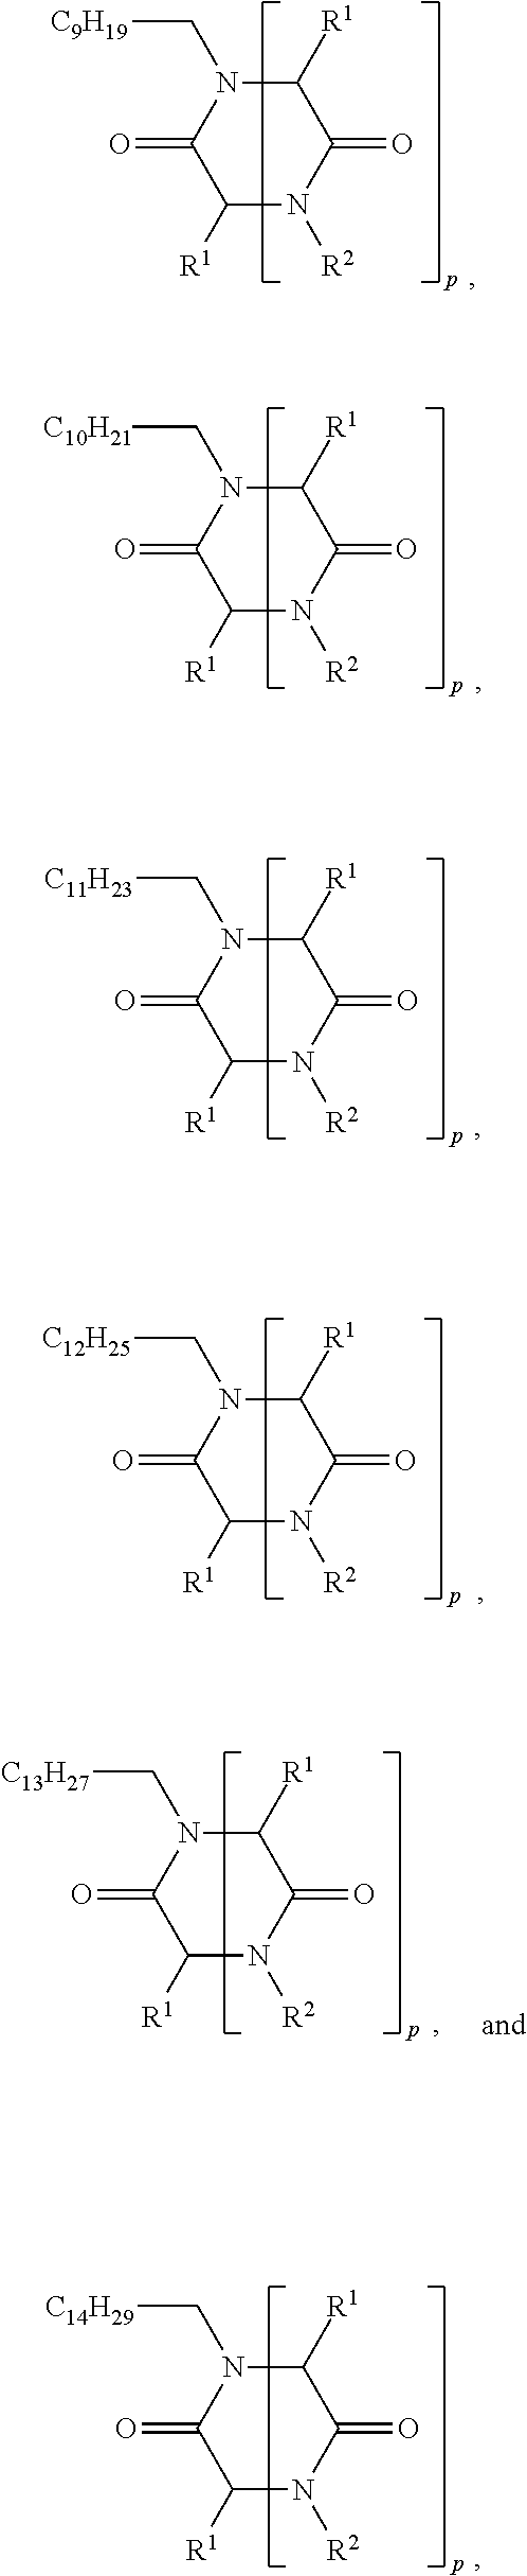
C1([R1])N([R2])C(=O)C([R1])N(C[C9H19])C1=O.C1([R1])N([R2])C(=O)C([R1])N(C[C10H21])C1=O.C1([R1])N([R2])C(=O)C([R1])N(C[C11H23])C1=O.C1([R1])N([R2])C(=O)C([R1])N(C[C12H25])C1=O.C1([R1])N([R2])C(=O)C([R1])N(C[C13H27])C1=O.C1([R1])N([R2])C(=O)C([R1])N(C[C14H29])C1=O
